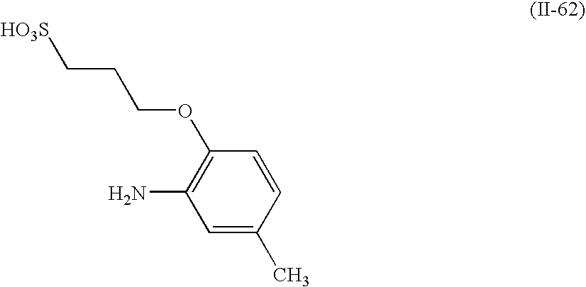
C1=C(C)C=CC(OCCC[HO3S])=C1N
